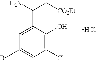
C1(Cl)=C(O)C(C(C[CO2Et])N)=CC(Br)=C1.Cl
